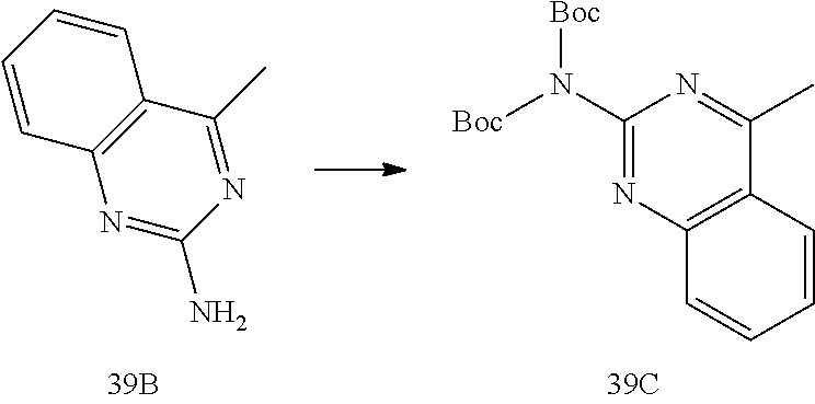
C1(N([Boc])[Boc])=NC2=C(C(C)=N1)C=CC=C2.N1=C(N)N=C(C)C2=C1C=CC=C2
